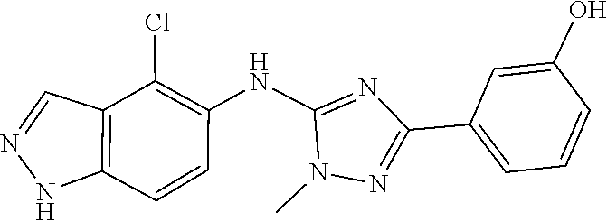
C12=C(NN=C1)C=CC(NC1=NC(C3=CC=CC(O)=C3)=NN1C)=C2Cl
